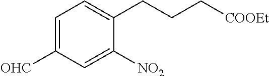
C1=C([OHC])C=C([NO2])C(CCC[COOEt])=C1
